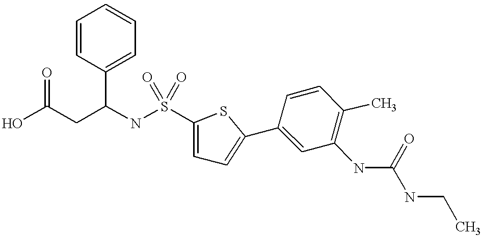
C1=CC(C2=CC=C(S(NC(CC(O)=O)C3=CC=CC=C3)(=O)=O)S2)=CC(NC(NCC)=O)=C1C
